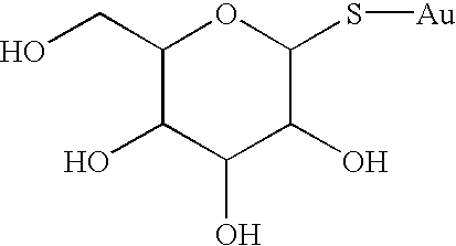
C1(CO)C(O)C(O)C(O)C(S[Au])O1
